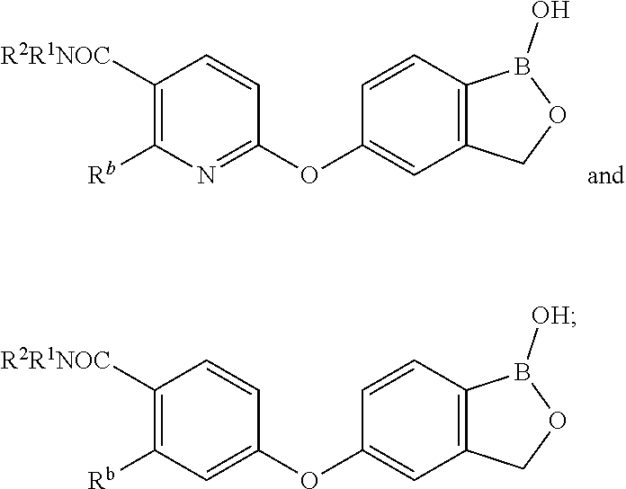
C1([R2R1NOC])=C([Rb])C=C(OC2=CC3=C(C=C2)B([OH])OC3)C=C1.C1([R2R1NOC])=C([Rb])N=C(OC2=CC3=C(C=C2)B(O)OC3)C=C1
